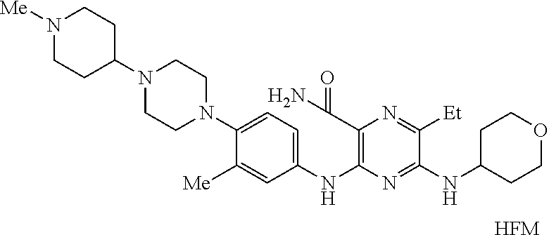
[HFM].N1(C2CCN([Me])CC2)CCN(C2=CC=C(NC3=C(C(N)=O)N=C([Et])C(NC4CCOCC4)=N3)C=C2[Me])CC1
